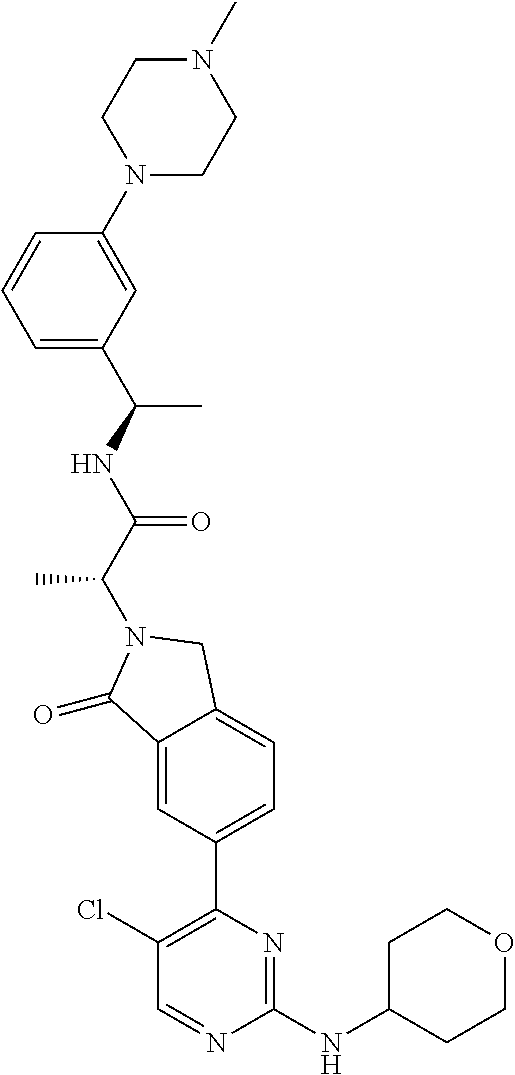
C1(=O)C2=CC(C3=C(Cl)C=NC(NC4CCOCC4)=N3)=CC=C2CN1C(C(NC(C1=CC=CC(N2CCN(C)CC2)=C1)C)=O)C
